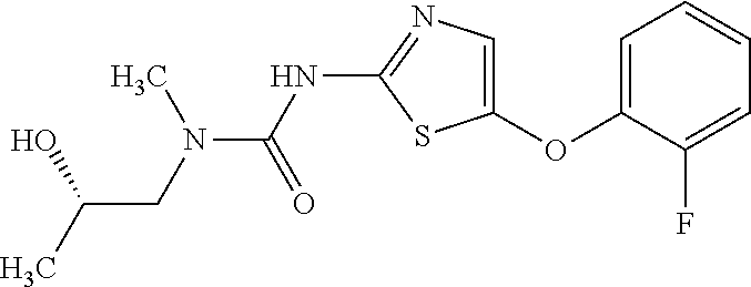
C1=C(OC2=CN=C(NC(=O)N(CC(C)O)C)S2)C(F)=CC=C1
